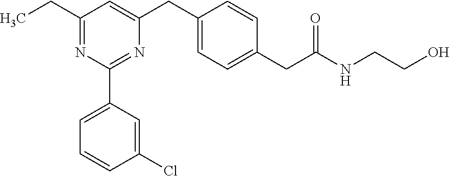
CCC1=NC(C2=CC=CC(Cl)=C2)=NC(CC2=CC=C(CC(NCCO)=O)C=C2)=C1
